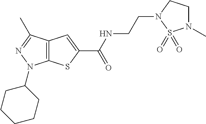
C(NC(=O)C1=CC2=C(S1)N(C1CCCCC1)N=C2C)CN1CCN(C)S1(=O)=O
